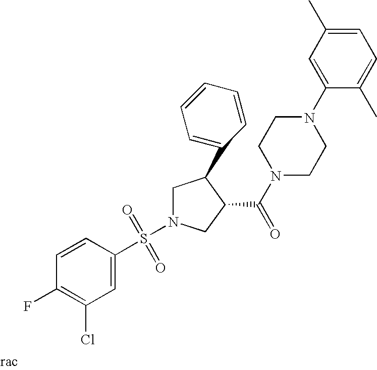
C1N(S(=O)(=O)C2=CC(Cl)=C(F)C=C2)CC(C(N2CCN(C3=CC(C)=CC=C3C)CC2)=O)C1C1=CC=CC=C1
